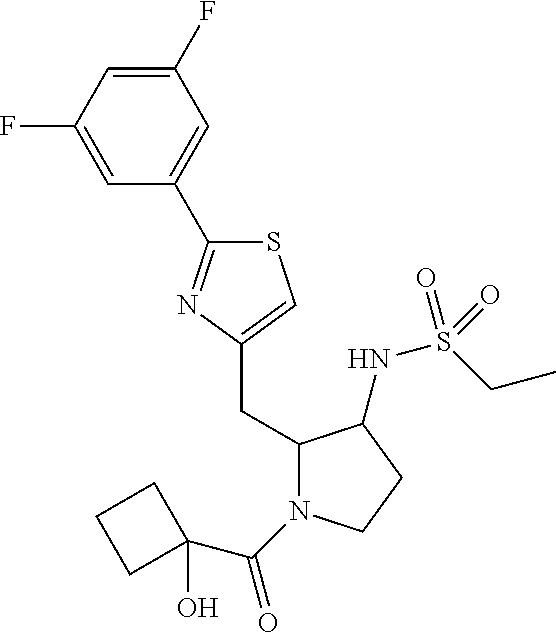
C1(CC2=CSC(C3=CC(F)=CC(F)=C3)=N2)N(C(=O)C2(O)CCC2)CCC1NS(CC)(=O)=O
